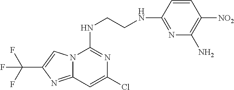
N12C(=NC(C(F)(F)F)=C1)C=C(Cl)N=C2NCCNC1=NC(N)=C([NO2])C=C1
